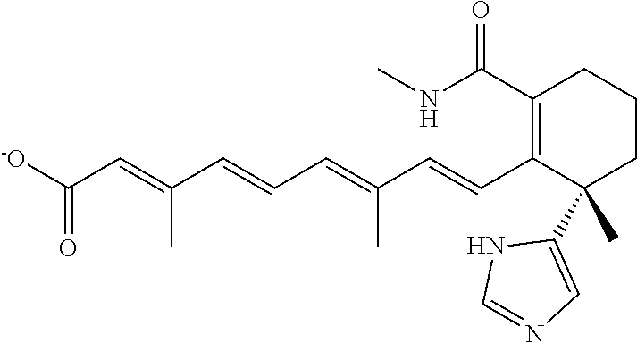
[-O]C(C=C(C=CC=C(C=CC1=C(C(NC)=O)CCCC1(C1=CN=CN1)C)C)C)=O
